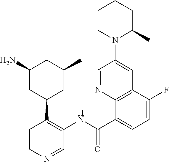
C1=CN=CC(NC(C2=CC=C(F)C3=C2N=CC(N2C(C)CCCC2)=C3)=O)=C1C1CC(C)CC(N)C1
